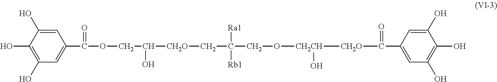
C1(O)=CC(C(OCC(O)[CH2O]CC([Ra1])([Rb1])CO[CH2CH](O)[CH2O]C(C2=CC(O)=C(O)C(O)=C2)=O)=O)=CC(O)=C1O
